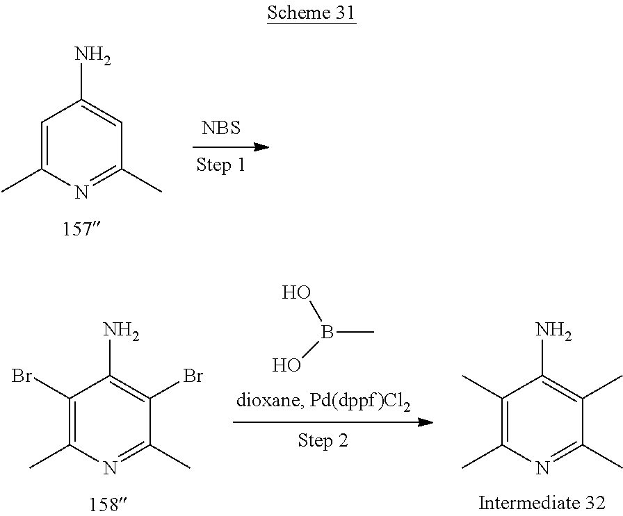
[NBS].C1(C)=CC(N)=CC(C)=N1.C1(C)=C(Br)C(N)=C(Br)C(C)=N1.OB(C)O.C1(C)=C(C)C(N)=C(C)C(C)=N1
